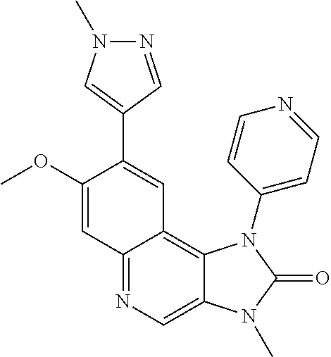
C1(OC)=CC2=NC=C3C(=C2C=C1C1=CN(C)N=C1)N(C1=CC=NC=C1)C(=O)N3C
